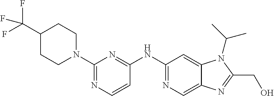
C1(N2CCC(C(F)(F)F)CC2)=NC=CC(NC2=NC=C3C(=C2)N(C(C)C)C(CO)=N3)=N1
